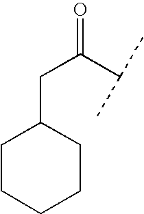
C(C(C(C)C)=O)C1CCCCC1
